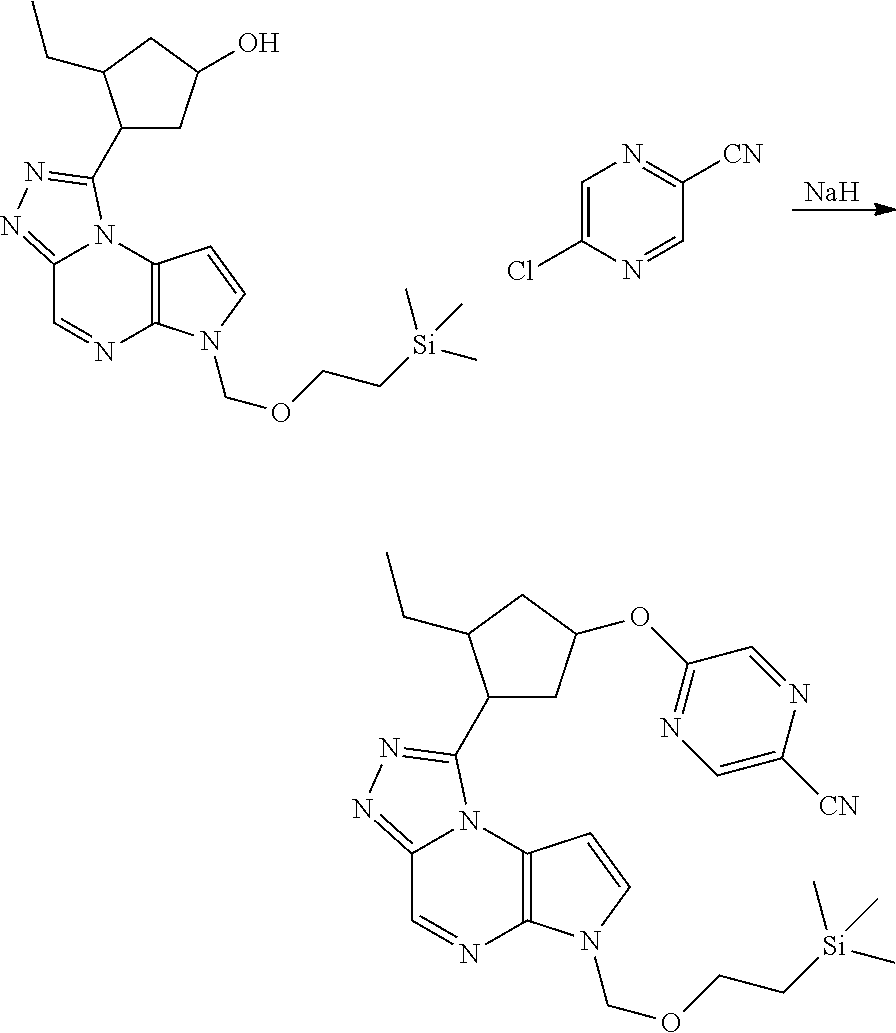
[Na].C1(C2=NN=C3C=NC4=C(N32)C=CN4COCC[Si](C)(C)C)CC(O)CC1CC.C1=C(Cl)N=CC([CN])=N1.C1(C2=NN=C3C=NC4=C(N32)C=CN4COCC[Si](C)(C)C)CC(OC2=NC=C([CN])N=C2)CC1CC
